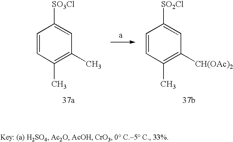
C1=CC(C)=C(C)C=C1[SO3Cl].C1=CC(C)=C([CH(OAc)2])C=C1[SO2Cl]
